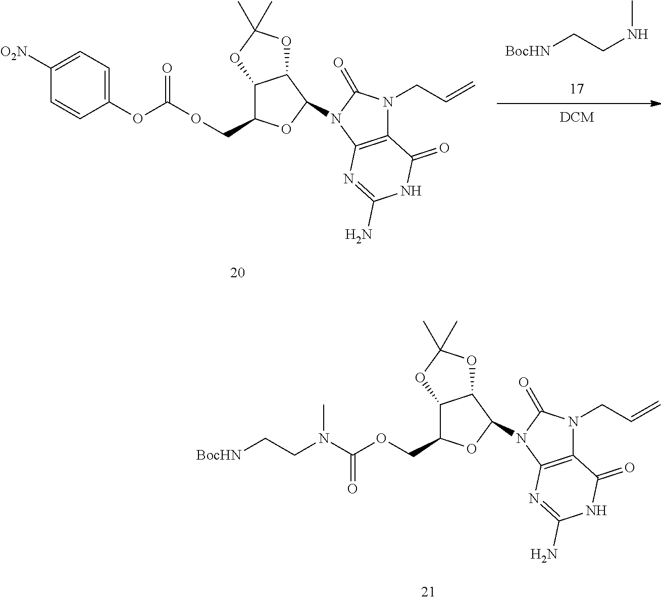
C1(OC(OCC2C3C(C(N4C5=C(N(CC=C)C4=O)C(=O)NC(N)=N5)O2)OC(C)(C)O3)=O)=CC=C([O2N])C=C1.[BocHN]CCNC.O(CC1C2C(C(N3C4=C(N(CC=C)C3=O)C(=O)NC(N)=N4)O1)OC(C)(C)O2)C(=O)N(CC[BocHN])C
